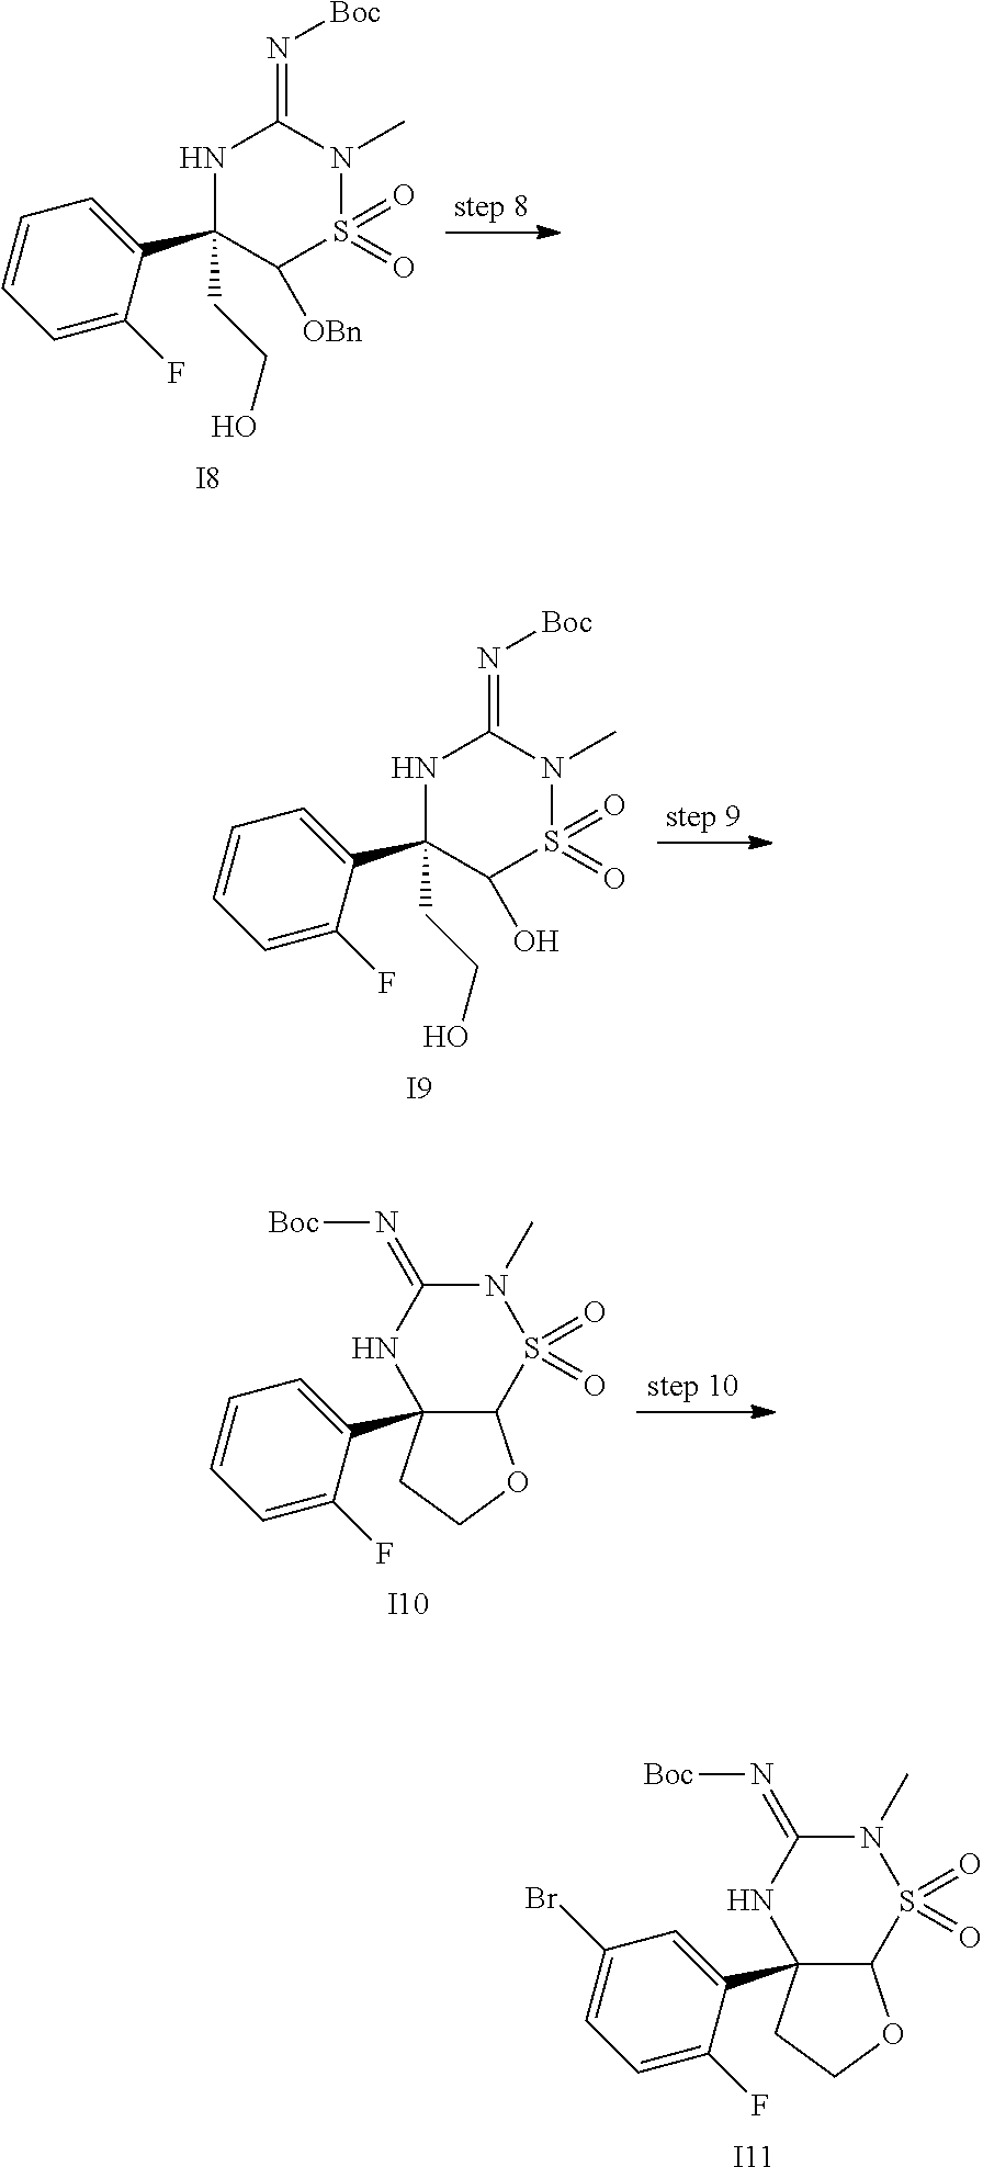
C12(C3=CC(Br)=CC=C3F)C(S(=O)(=O)N(C)C(=N[Boc])N1)OCC2.[I11].N1C(CCO)(C2=CC=CC=C2F)C([OBn])S(=O)(=O)N(C)C1=N[Boc].[I8].N1C(CCO)(C2=CC=CC=C2F)C(O)S(=O)(=O)N(C)C1=N[Boc].[I9].C12(C3=CC=CC=C3F)C(S(=O)(=O)N(C)C(=N[Boc])N1)OCC2.[I10]
